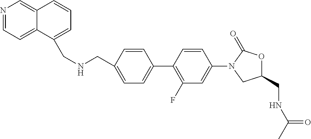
C1(CNCC2=CC=CC3=CN=CC=C23)=CC=C(C2=C(F)C=C(N3CC(CNC(C)=O)OC3=O)C=C2)C=C1
